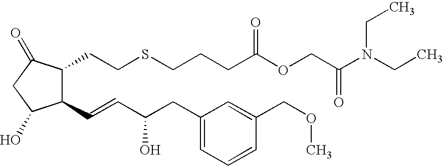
C1(C=CC(CC2=CC=CC(COC)=C2)O)C(CCSCCCC(OCC(N(CC)CC)=O)=O)C(=O)CC1O
